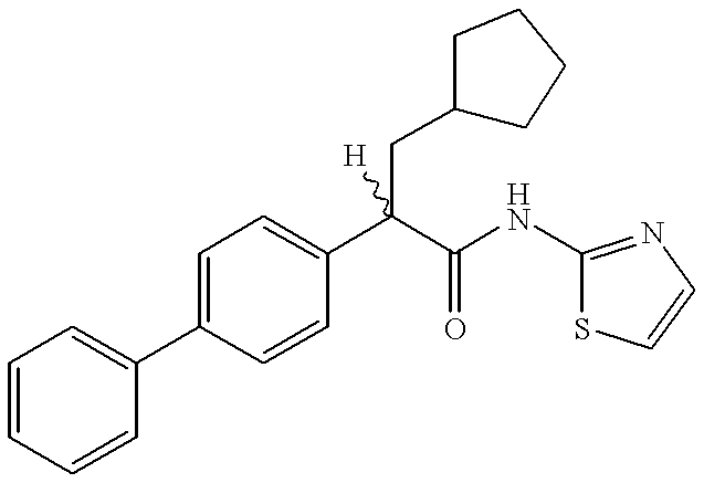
C1=CC=CC(C2=CC=C(C(C(=O)NC3=NC=CS3)(CC3CCCC3)[H])C=C2)=C1
